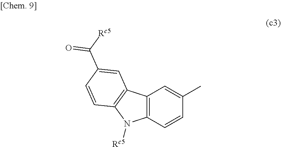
C12=C(C=CC(C)=C1)N([Rc5])C1=C2C=C(C([Rc5])=O)C=C1
